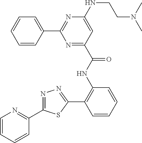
C1=CC=CC(C2=NC(NCCN(C)C)=CC(C(NC3=C(C4=NN=C(C5=NC=CC=C5)S4)C=CC=C3)=O)=N2)=C1
